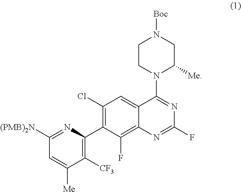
C1([(PMB)2N])=NC(C2=C(Cl)C=C3C(=C2F)N=C(F)N=C3N2CCN([Boc])CC2[Me])=C([CF3])C([Me])=C1
